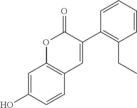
C1=CC=CC(C2=CC3=C(OC2=O)C=C(O)C=C3)=C1CC
